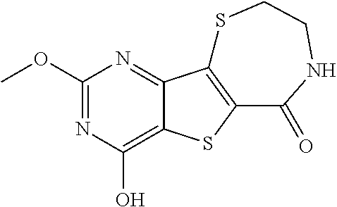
C1(OC)=NC(O)=C2C(=N1)C1=C(S2)C(=O)NCCS1
